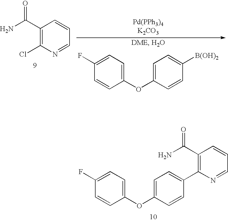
C1(OC2=CC=C([B(OH)2])C=C2)=CC=C(F)C=C1.NC(C1=C(Cl)N=CC=C1)=O.C1(OC2=CC=C(C3=C(C(N)=O)C=CC=N3)C=C2)=CC=C(F)C=C1
